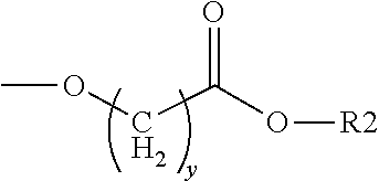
O(CC(O[R2])=O)C
